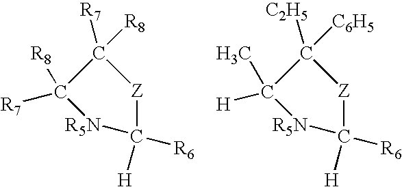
C1([R6])([H])[Z]C([R7])([R8])C([R8])([R7])[R5N]1.C1([R6])([H])[Z]C([C2H5])([C6H5])C(C)([H])[R5N]1
